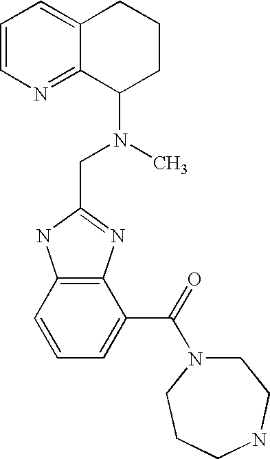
C12=C(C=CC=C1C(=O)N1CCNCCC1)NC(CN(C)C1CCCC3=CC=CN=C13)=N2
